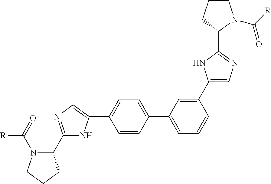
C1=CC(C2=CC=CC(C3=CN=C(C4CCCN4C(=O)[R])N3)=C2)=CC=C1C1=CN=C(C2N(C(=O)[R])CCC2)N1
